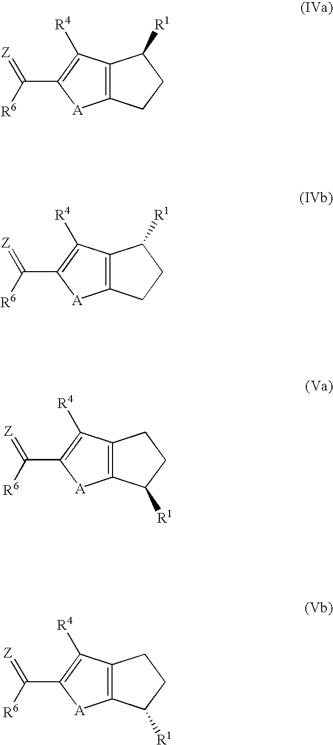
C12=C(C([R4])=C(C([R6])=[Z])[A]1)C([R1])CC2.C12=C(C([R4])=C(C([R6])=[Z])[A]1)C([R1])CC2.C12=C(C([R4])=C(C([R6])=[Z])[A]1)CCC2[R1].C12=C(C([R4])=C(C([R6])=[Z])[A]1)CCC2[R1]
